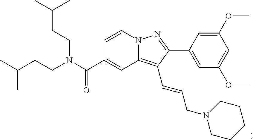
N12C(=C(C=CCN3CCCCC3)C(C3=CC(OC)=CC(OC)=C3)=N1)C=C(C(N(CCC(C)C)CCC(C)C)=O)C=C2
